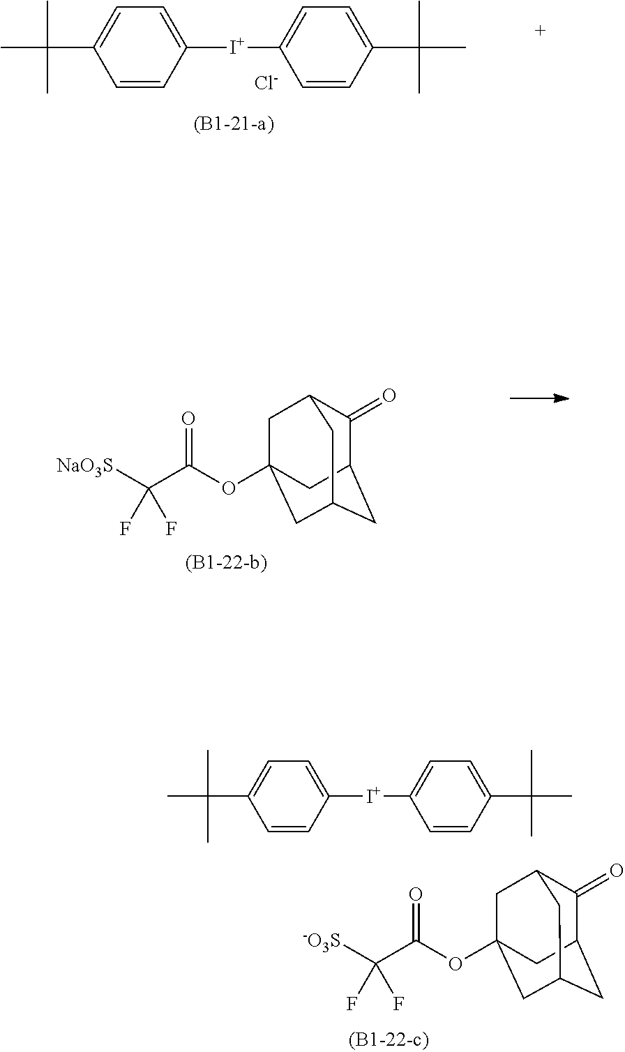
C1=C(C(C)(C)C)C=CC([I+]C2=CC=C(C(C)(C)C)C=C2)=C1.[Cl-].C1(=O)C2CC3CC(OC(C([NaO3S])(F)F)=O)(CC1C3)C2.C1=C(C(C)(C)C)C=CC([I+]C2=CC=C(C(C)(C)C)C=C2)=C1.C1(=O)C2CC3CC(OC(C([-O3S])(F)F)=O)(CC1C3)C2
